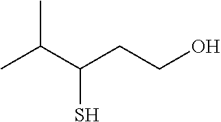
CC(C(CCO)S)C
